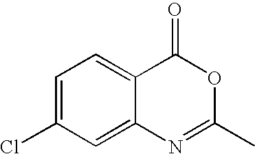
C12=CC=C(Cl)C=C1N=C(C)OC2=O
